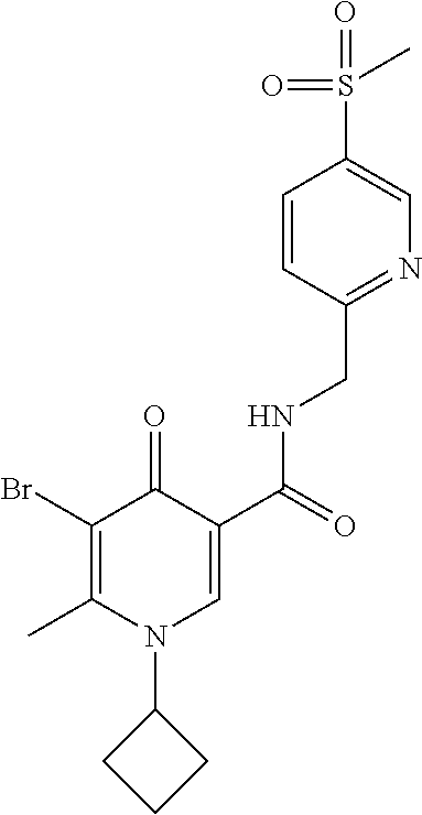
BrC1=C(C)N(C2CCC2)C=C(C(=O)NCC2=NC=C(S(C)(=O)=O)C=C2)C1=O
